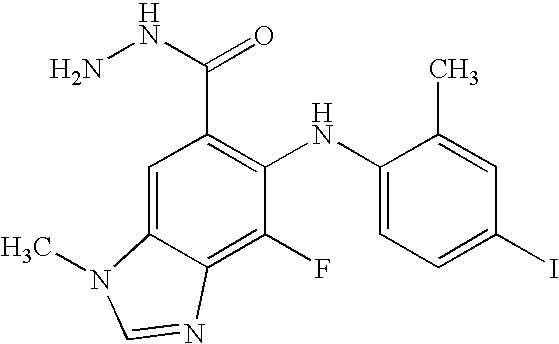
C(C1=C(NC2=CC=C(I)C=C2C)C(F)=C2C(=C1)N(C)C=N2)(NN)=O
